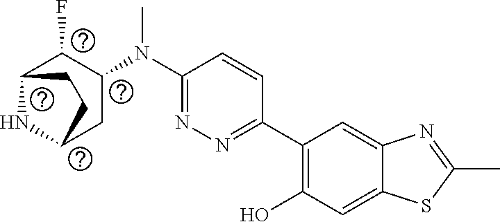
N1=C(N(C)C2CC3NC(C2F)CC3)C=CC(C2=C(O)C=C3C(=C2)N=C(C)S3)=N1
